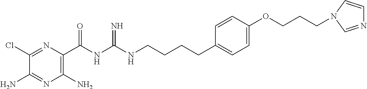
C1(Cl)=NC(C(NC(NCCCCC2=CC=C(OCCCN3C=CN=C3)C=C2)=N)=O)=C(N)N=C1N
